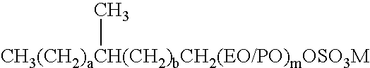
[CH3(CH2)aCH(CH2)bCH2(EO/PO)mOSO3M]C
